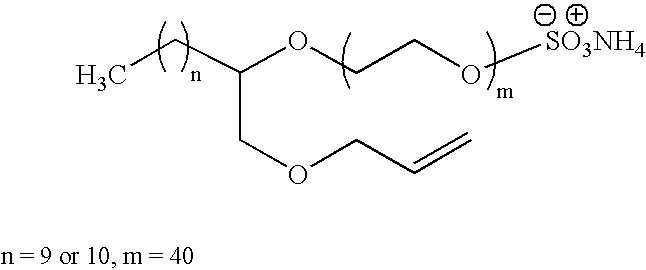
CCC(OCCO[SO3NH4])COCC=C
